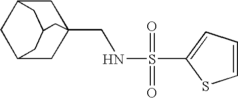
C12CC3(CNS(=O)(=O)C4=CC=CS4)CC(C1)CC(C2)C3
